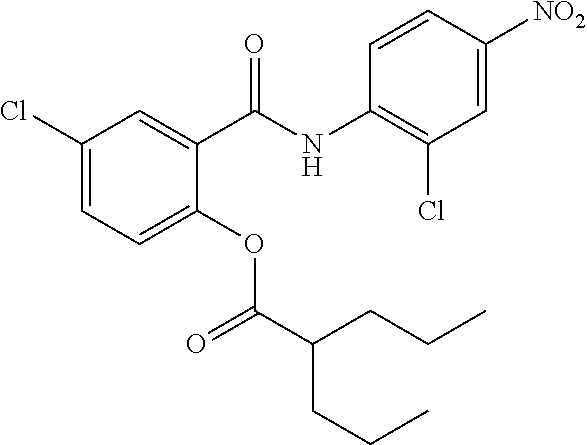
C1(Cl)=CC=C(OC(C(CCC)CCC)=O)C(C(NC2=C(Cl)C=C([NO2])C=C2)=O)=C1
